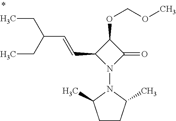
C1(OCOC)C(C=CC(CC)CC)N(N2C(C)CCC2C)C1=O
